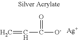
C=CC([O-])=O.[Ag]
